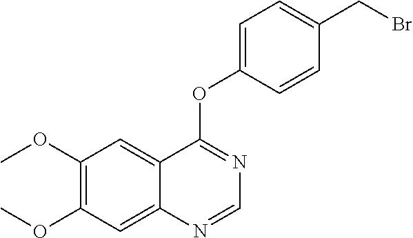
C1(OC)=C(OC)C=C2C(=C1)C(OC1=CC=C(CBr)C=C1)=NC=N2
